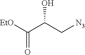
[EtO]C(C(C[N3])O)=O
